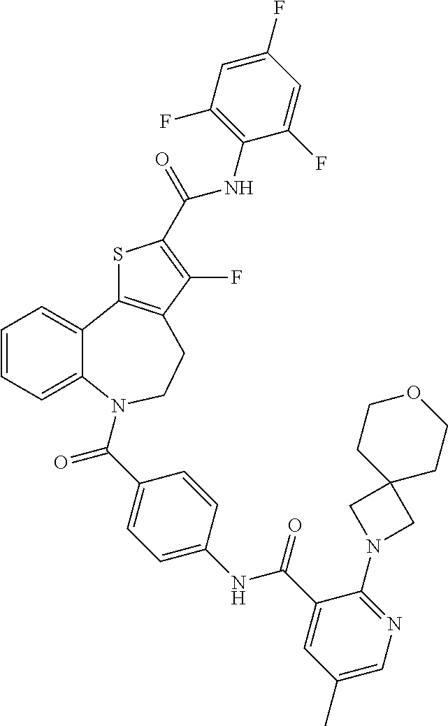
C1=CC=C2C(=C1)C1=C(CCN2C(C2=CC=C(NC(C3=CC(C)=CN=C3N3CC4(C3)CCOCC4)=O)C=C2)=O)C(F)=C(C(=O)NC2=C(F)C=C(F)C=C2F)S1
